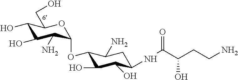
C1(O)C(NC(C(CCN)O)=O)CC(N)C(OC2C(N)C(O)C(O)C(CO)O2)C1O
